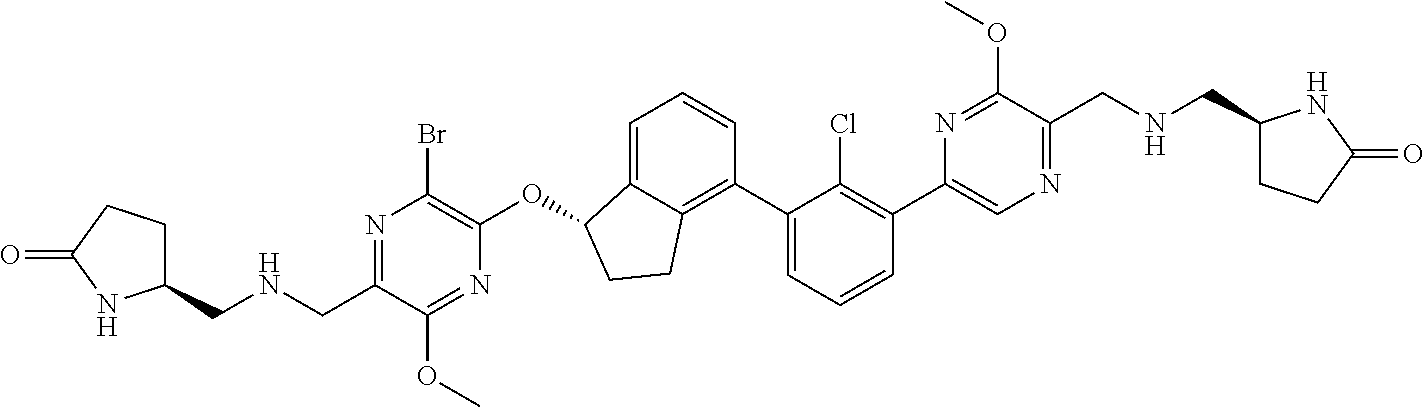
O(C1C2=CC=CC(C3=CC=CC(C4=CN=C(CNCC5CCC(=O)N5)C(OC)=N4)=C3Cl)=C2CC1)C1=C(Br)N=C(CNCC2CCC(=O)N2)C(OC)=N1
